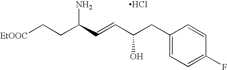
[EtOOC]CCC(C=CC(CC1=CC=C(F)C=C1)O)N.Cl
